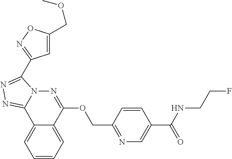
C1=CC=C2C(=C1)C1=NN=C(C3=NOC(COC)=C3)N1N=C2OCC1=NC=C(C(NCCF)=O)C=C1
